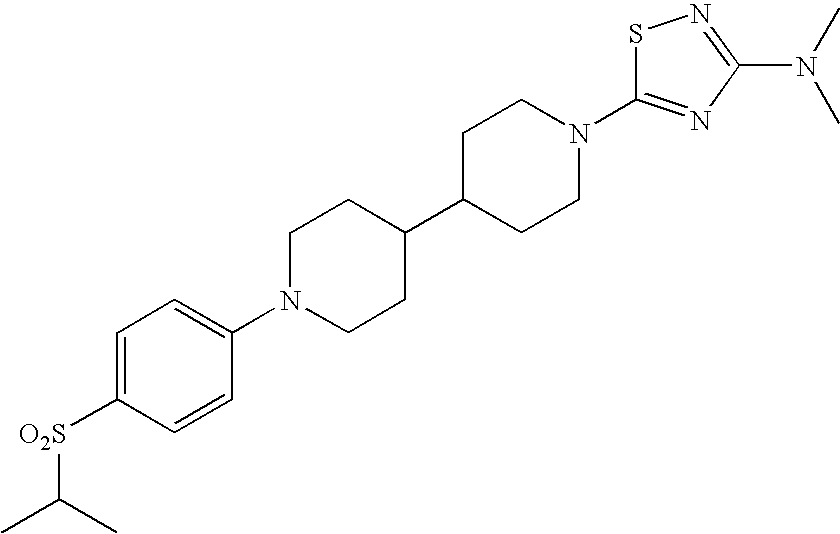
C1=C([O2S]C(C)C)C=CC(N2CCC(C3CCN(C4=NC(N(C)C)=NS4)CC3)CC2)=C1
